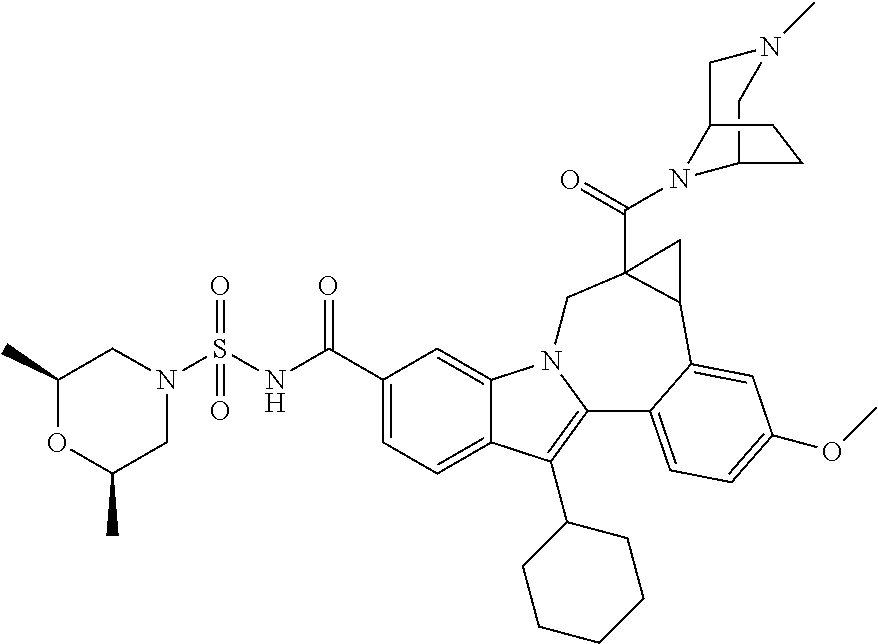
N1(S(NC(C2=CC=C3C(=C2)N2C(=C3C3CCCCC3)C3=CC=C(OC)C=C3C3C(C(=O)N4C5CN(C)CC4CC5)(C2)C3)=O)(=O)=O)CC(C)OC(C)C1
